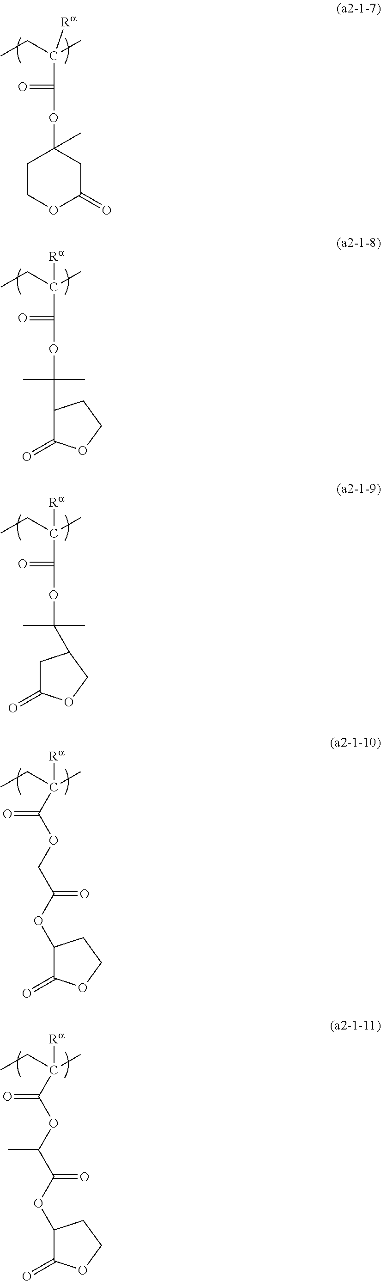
C(C(C)(CC)[Ra])(OCC(OC1C(=O)OCC1)=O)=O.C(C(C)(CC)[Ra])(OC(C(OC1C(=O)OCC1)=O)C)=O.O(C(=O)C(C)(CC)[Ra])C1(C)CCOC(=O)C1.O(C(=O)C(C)(CC)[Ra])C(C)(C1C(=O)OCC1)C.O(C(=O)C(C)(CC)[Ra])C(C)(C)C1CC(=O)OC1
